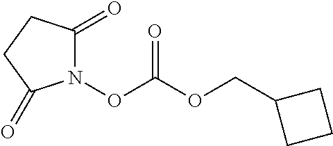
N1(OC(OCC2CCC2)=O)C(=O)CCC1=O
